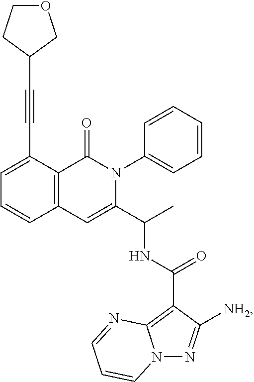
C1=C(C#CC2COCC2)C2=C(C=C1)C=C(C(C)NC(C1=C3N(N=C1[NH2])C=CC=N3)=O)N(C1=CC=CC=C1)C2=O
